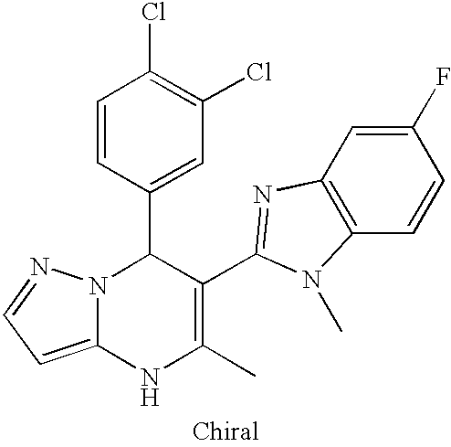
C1=CC(C2N3C(=CC=N3)NC(C)=C2C2=NC3=C(C=CC(F)=C3)N2C)=CC(Cl)=C1Cl
